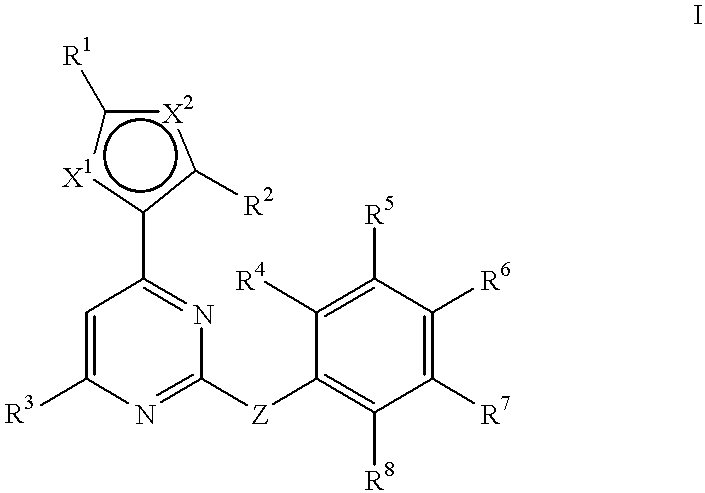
c1([R1])[X1]c(C2=NC([Z]C3=C([R8])C([R7])=C([R6])C([R5])=C3[R4])=NC([R3])=C2)c([R2])[X2]1
